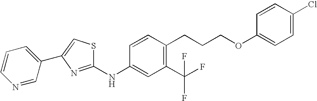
S1C(NC2=CC(C(F)(F)F)=C(CCCOC3=CC=C(Cl)C=C3)C=C2)=NC(C2=CC=CN=C2)=C1
